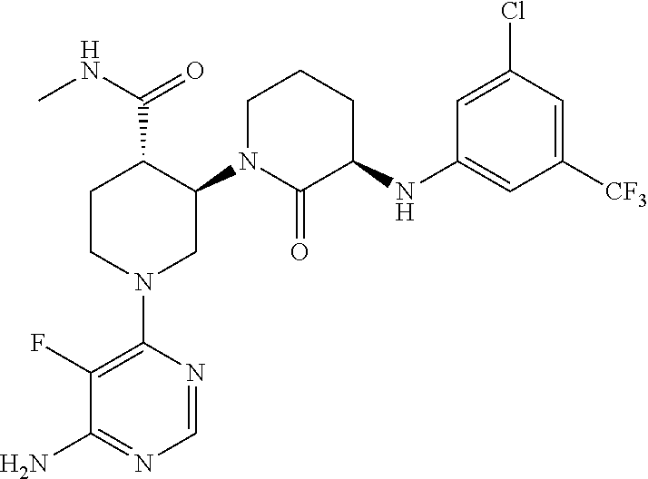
CNC(=O)C1CCN(C2=C(F)C(N)=NC=N2)CC1N1C(=O)C(NC2=CC([CF3])=CC(Cl)=C2)CCC1
